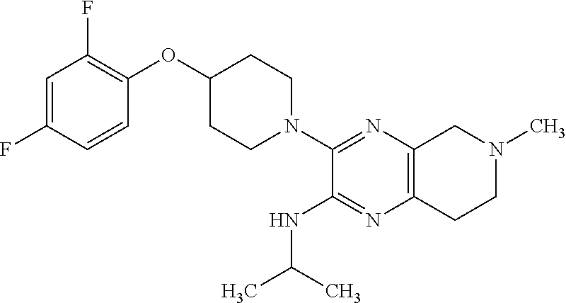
C1=C(F)C=CC(OC2CCN(C3=NC4=C(N=C3NC(C)C)CCN(C)C4)CC2)=C1F
